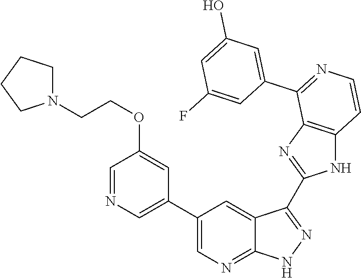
C1=NC=C(C2=CN=C3C(=C2)C(C2=NC4=C(N2)C=CN=C4C2=CC(O)=CC(F)=C2)=NN3)C=C1OCCN1CCCC1
